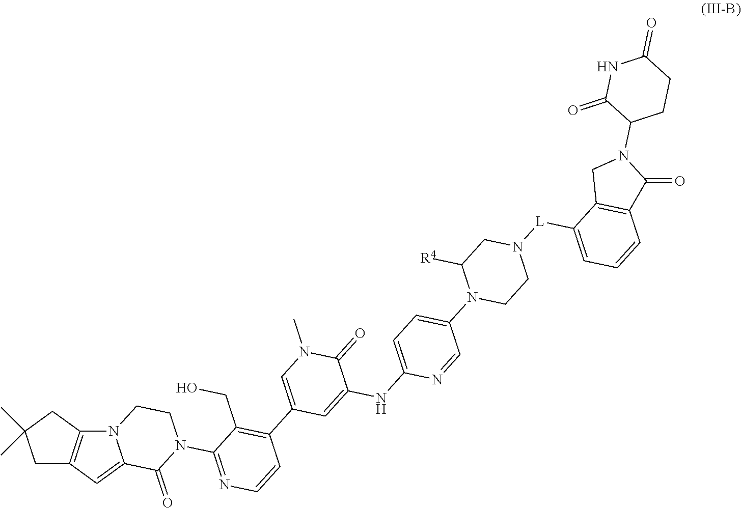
C1C(C)(C)CC2=C1N1C(=C2)C(=O)N(C2=NC=CC(C3=CN(C)C(=O)C(NC4=CC=C(N5CCN([L]C6=CC=CC7=C6CN(C6CCC(=O)NC6=O)C7=O)CC5[R4])C=N4)=C3)=C2CO)CC1
